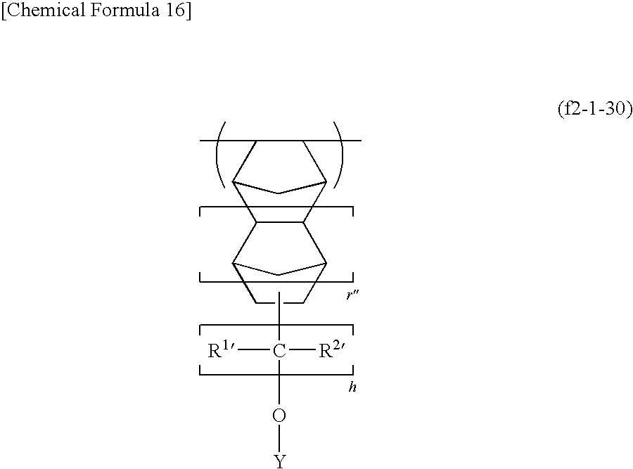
C12C(C)C(C)C(C1)C1C2C2CC1CC2.CC(O[Y])([R1])[R2]
